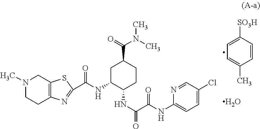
C1=CC([SO3H])=CC=C1C.C1=C(Cl)C=NC(NC(C(NC2CCC(C(N(C)C)=O)CC2NC(=O)C2=NC3=C(CN(C)CC3)S2)=O)=O)=C1.O
